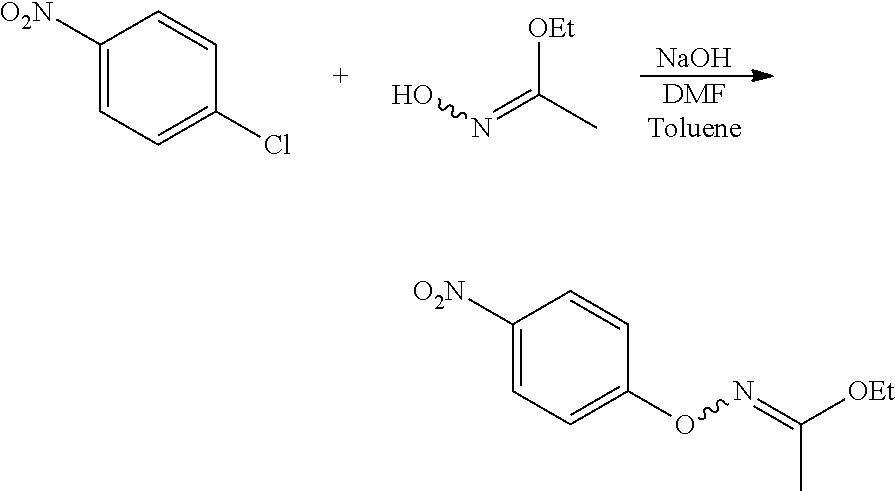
[NaOH].[DMFToluene].C1([O2N])=CC=C(Cl)C=C1.[OEt]C(C)=NO.C1([O2N])=CC=C(ON=C(C)[OEt])C=C1
